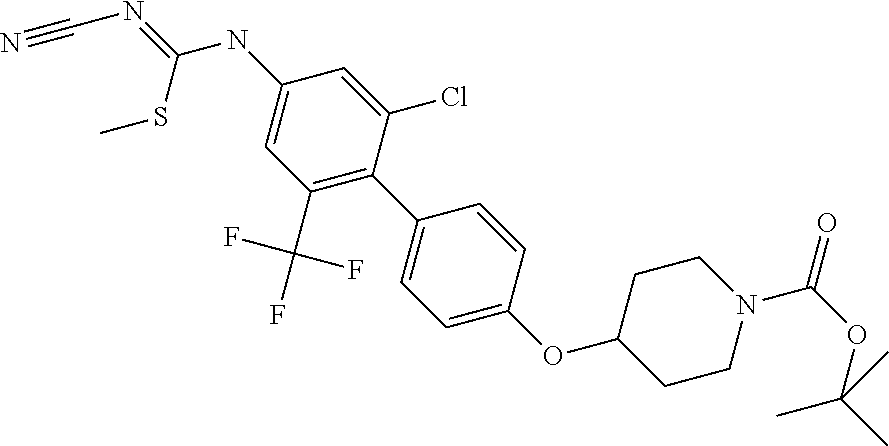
C1(NC(=NC#N)SC)=CC(C(F)(F)F)=C(C2=CC=C(OC3CCN(C(OC(C)(C)C)=O)CC3)C=C2)C(Cl)=C1
